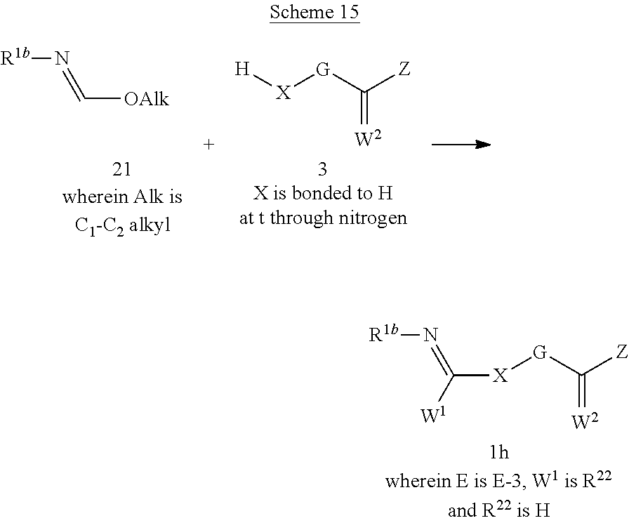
C([X][G]C([Z])=[W2])([W1])=N[R1b].[OAlk]C=N[R1b].[H][X][G]C([Z])=[W2]
